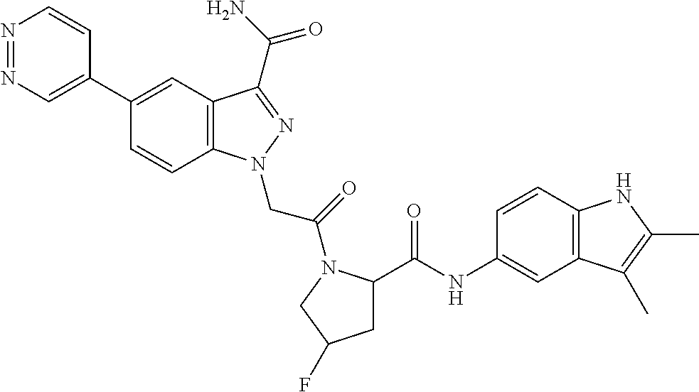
N1=NC=C(C2=CC3=C(C=C2)N(CC(=O)N2C(C(NC4=CC5=C(C=C4)NC(C)=C5C)=O)CC(F)C2)N=C3C(N)=O)C=C1
